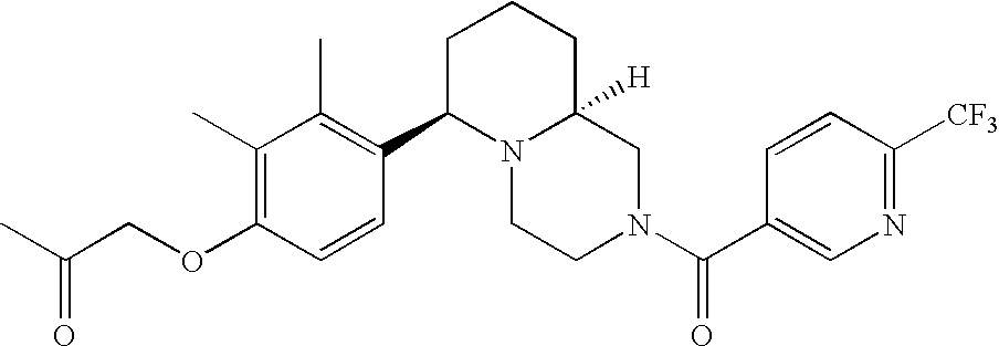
C(OC1=C(C)C(C)=C(C2N3C([H])(CN(C(=O)C4=CN=C([CF3])C=C4)CC3)CCC2)C=C1)C(C)=O
